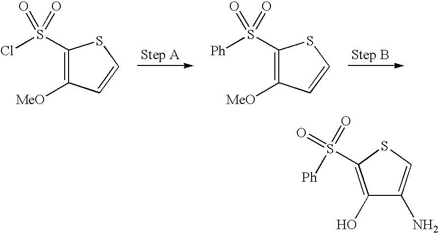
C1(S(Cl)(=O)=O)=C([MeO])C=CS1.C1(S([Ph])(=O)=O)=C([MeO])C=CS1.C1(O)=C(S(=O)(=O)[Ph])SC=C1N
